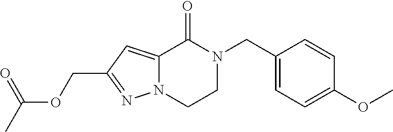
O(CC1=NN2C(=C1)C(=O)N(CC1=CC=C(OC)C=C1)CC2)C(C)=O
